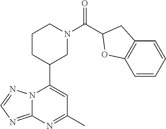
N12C(=NC=N1)N=C(C)C=C2C1CN(C(=O)C2CC3=C(O2)C=CC=C3)CCC1
